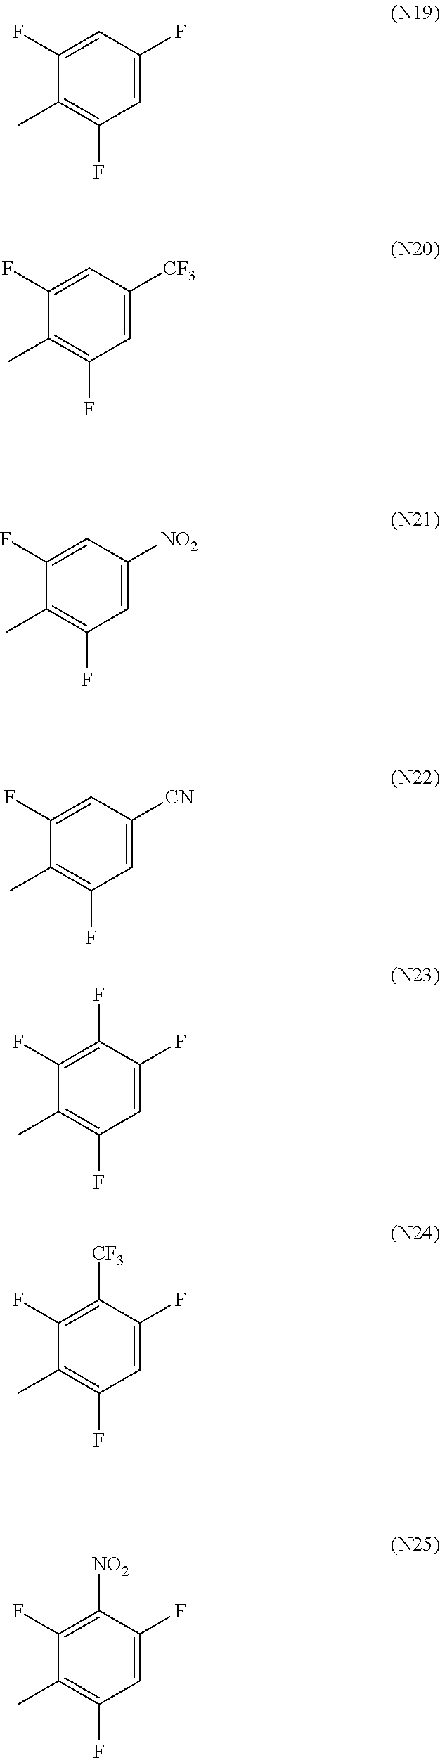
C1=C(F)C(C)=C(F)C=C1F.C1=C(F)C(C)=C(F)C=C1[CF3].C1=C(F)C(C)=C(F)C=C1[NO2].C1=C(F)C(C)=C(F)C=C1[CN].C1(F)=C(F)C(C)=C(F)C=C1F.C1([CF3])=C(F)C(C)=C(F)C=C1F.C1([NO2])=C(F)C(C)=C(F)C=C1F
